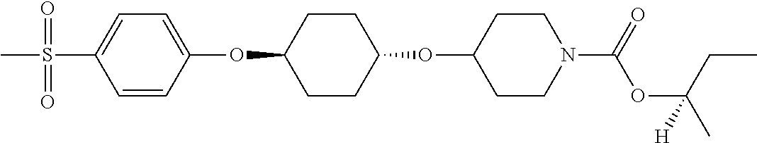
C1=CC(OC2CCC(OC3CCN(C(OC(CC)(C)[H])=O)CC3)CC2)=CC=C1S(C)(=O)=O
